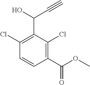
C1(C(OC)=O)=C(Cl)C(C(O)C#C)=C(Cl)C=C1
